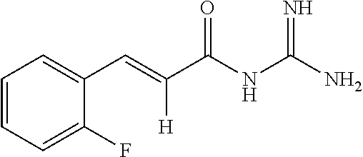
C1=CC=C(F)C(C=C(C(NC(N)=N)=O)[H])=C1
